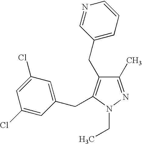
C1(Cl)=CC(Cl)=CC(CC2=C(CC3=CC=CN=C3)C(C)=NN2CC)=C1
